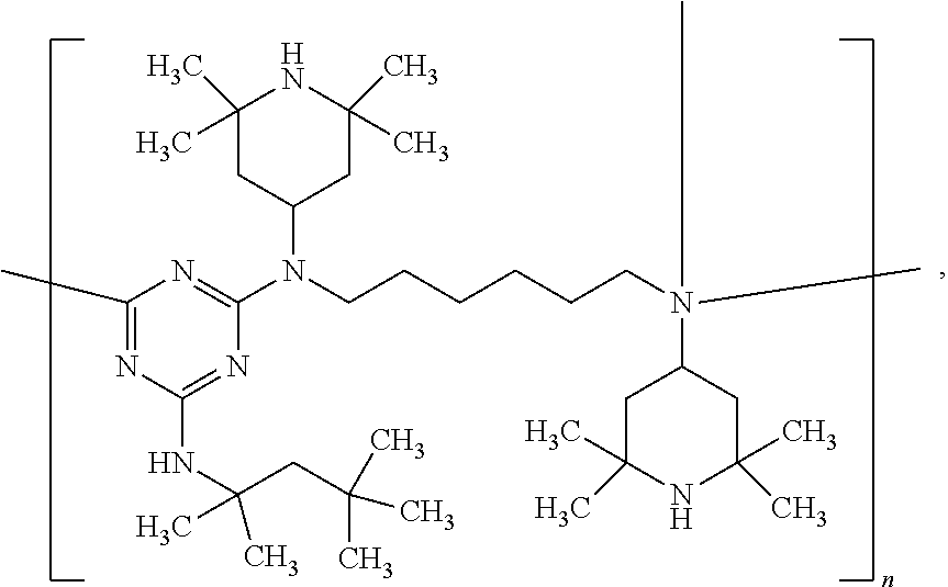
C1(C)=NC(NC(CC(C)(C)C)(C)C)=NC(N(CCCCCCN(C)(C2CC(C)(C)NC(C)(C)C2)C)C2CC(C)(C)NC(C)(C)C2)=N1
